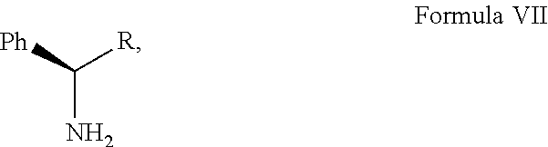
C(N)([Ph])[R]
